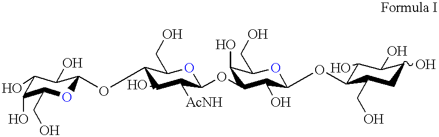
O1C(OC2C(O)C(CO)OC(OC3C(O)C(O)C(O)CC3CO)C2O)C([AcNH])C(O)C(OC2OC(CO)C(O)C(O)C2O)C1CO
